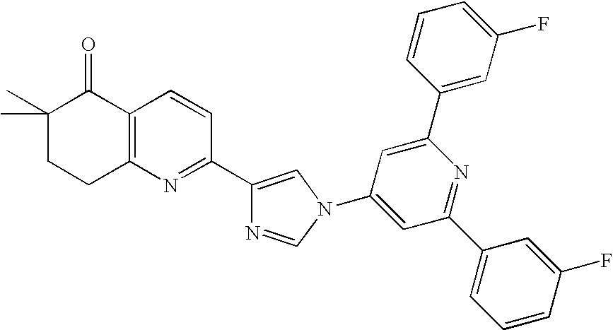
C1(C)(C)CCC2=C(C1=O)C=CC(C1=CN(C3=CC(C4=CC=CC(F)=C4)=NC(C4=CC(F)=CC=C4)=C3)C=N1)=N2
